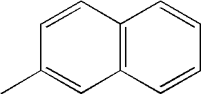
C12=C(C=CC=C1)C=C(C)C=C2
